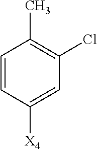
C1=CC([X4])=CC(Cl)=C1C
